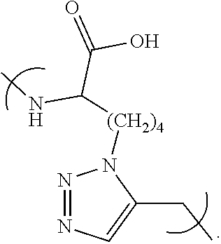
N1=NC=C(CC)N1[(CH2)4]C(C(O)=O)NC
